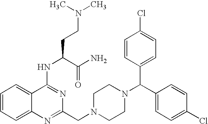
C1=CC=C2C(=C1)N=C(CN1CCN(C(C3=CC=C(Cl)C=C3)C3=CC=C(Cl)C=C3)CC1)N=C2NC(CCN(C)C)C(N)=O
